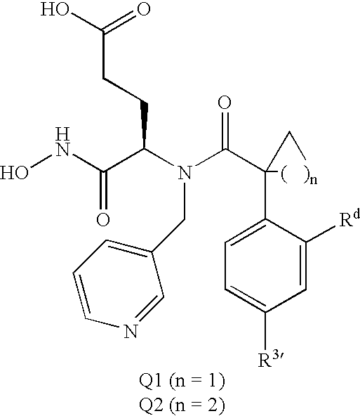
ONC(C(N(C(C1(C2=CC=C([R3])C=C2[Rd])[(   )n]C1)=O)CC1=CC=CN=C1)CCC(O)=O)=O
